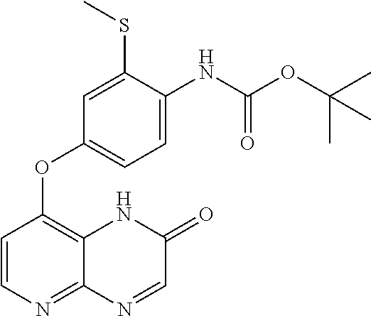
C1(SC)=CC(OC2=C3C(=NC=C2)N=CC(=O)N3)=CC=C1NC(OC(C)(C)C)=O
